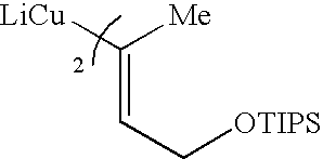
C(C[OTIPS])=C([LiCu])[Me]
